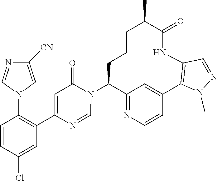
C12=NC=CC(=C1)C1=C(NC(=O)C(C)CCCC2N2C(=O)C=C(C3=C(N4C=C([CN])N=C4)C=CC(Cl)=C3)N=C2)C=NN1C
